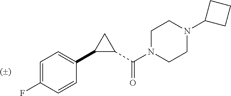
C1C(C(N2CCN(C3CCC3)CC2)=O)C1C1=CC=C(F)C=C1
